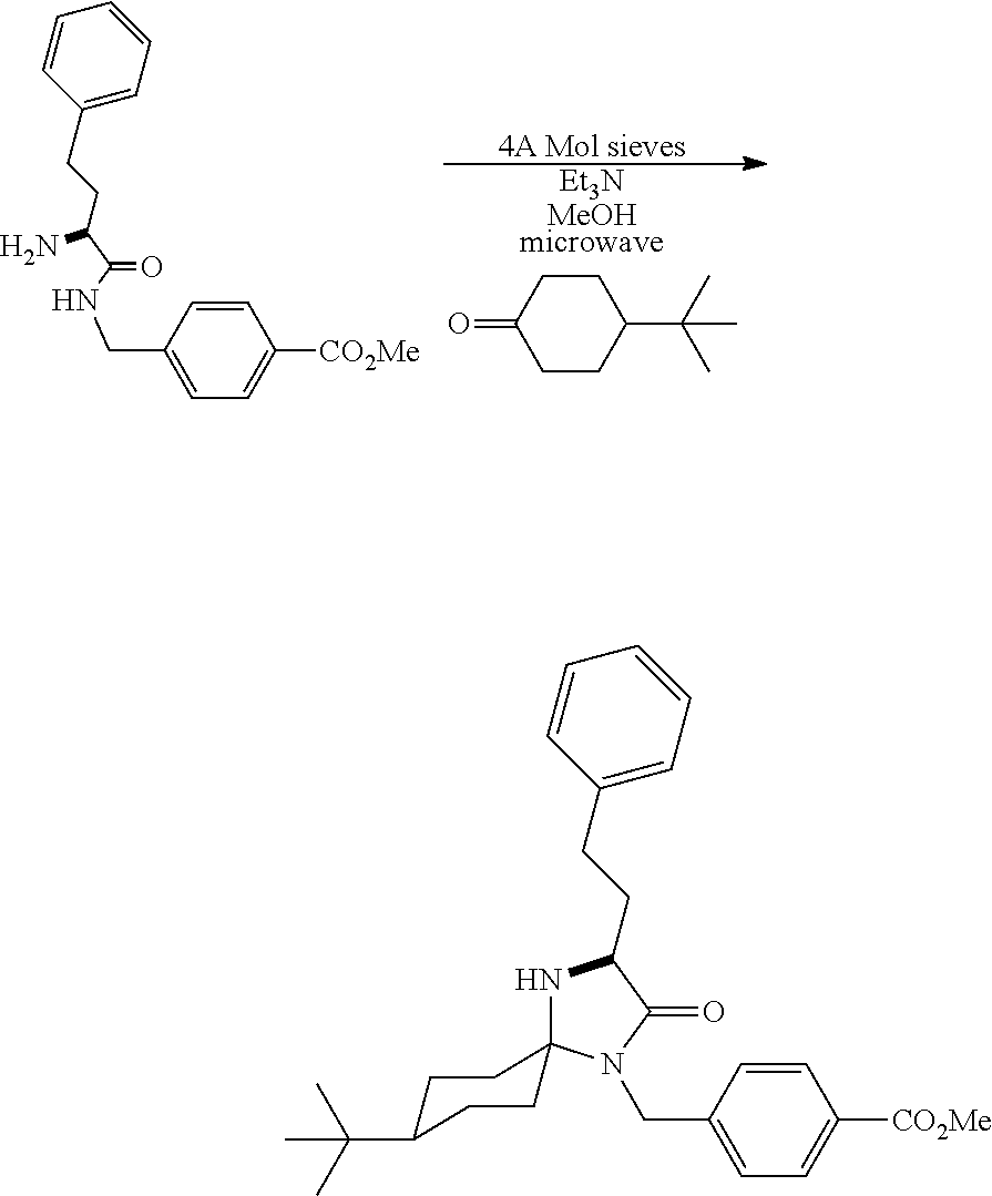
C1CC(C(C)(C)C)CCC1=O.[Et3NMeOHmicrowave].[4A Mol sieves].NC(C(NCC1=CC=C([CO2Me])C=C1)=O)CCC1=CC=CC=C1.N1C(CCC2=CC=CC=C2)C(=O)N(CC2=CC=C([CO2Me])C=C2)C12CCC(C(C)(C)C)CC2
